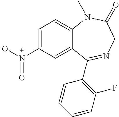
C1=C([N+]([-O])=O)C=C2C(=C1)N(C)C(=O)CN=C2C1=C(F)C=CC=C1
